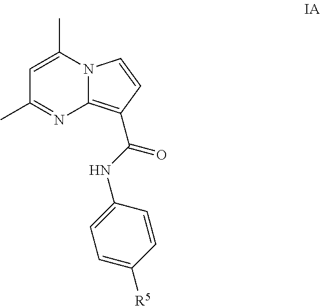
C1=C(C)N2C(=C(C(=O)NC3=CC=C([R5])C=C3)C=C2)N=C1C
